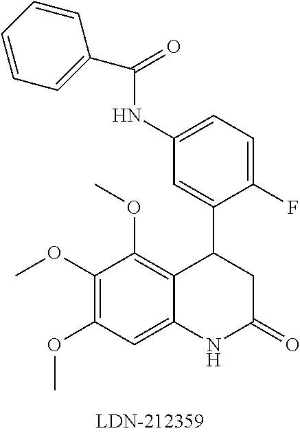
C12=CC(OC)=C(OC)C(OC)=C1C(C1=CC(NC(C3=CC=CC=C3)=O)=CC=C1F)CC(=O)N2
